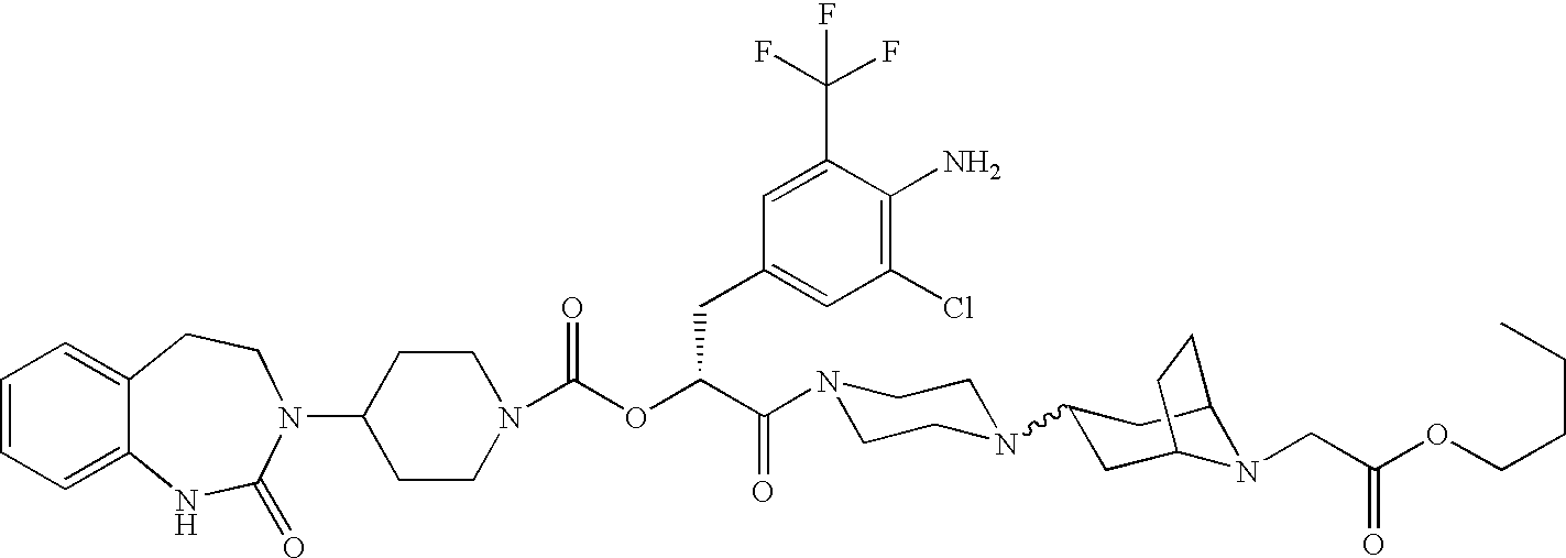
C12=CC=CC=C1NC(=O)N(C1CCN(C(OC(C(=O)N3CCN(C4CC5N(CC(OCCCC)=O)C(C4)CC5)CC3)CC3=CC(Cl)=C(N)C(C(F)(F)F)=C3)=O)CC1)CC2
